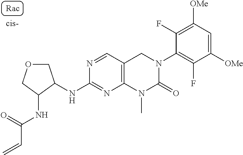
O1CC(NC2=NC3=C(C=N2)CN(C2=C(F)C([OMe])=CC([OMe])=C2F)C(=O)N3C)C(NC(=O)C=C)C1
